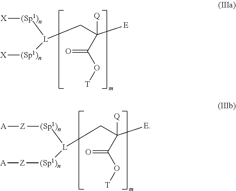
[(Sp1)n]([L](CC([Q])([E])C(=O)O[T])[(Sp1)n][X])[X].[(Sp1)n]([L](CC([Q])([E])C(=O)O[T])[(Sp1)n][Z][A])[Z][A]
